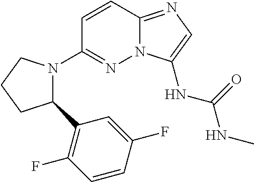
C1=CC2=NC=C(NC(NC)=O)N2N=C1N1C(C2=C(F)C=CC(F)=C2)CCC1
